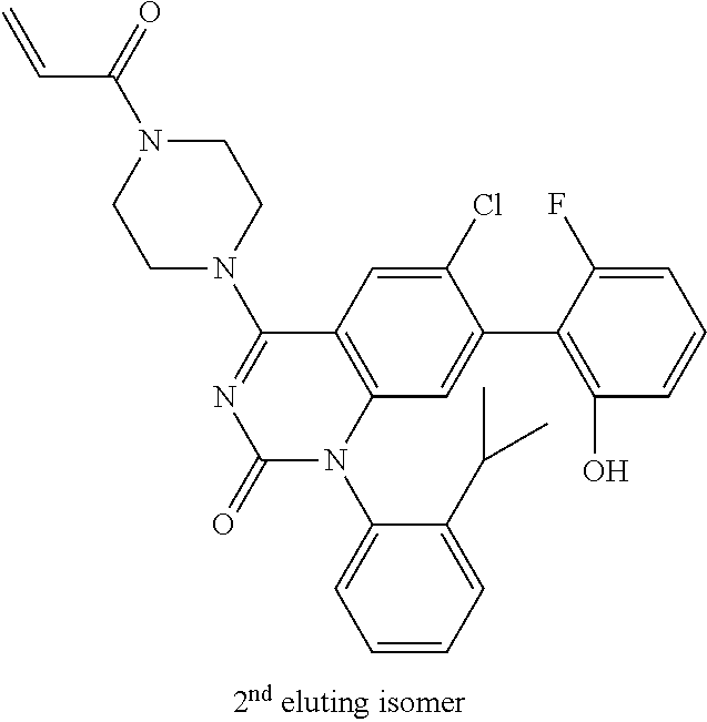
C12=C(C=C(Cl)C(C3=C(O)C=CC=C3F)=C1)C(N1CCN(C(C=C)=O)CC1)=NC(=O)N2C1=CC=CC=C1C(C)C
